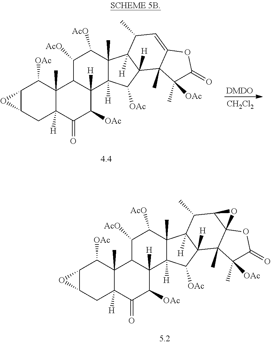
[DMDO].[CH2Cl2].C12C(CC3([H])C(C)(C1[OAc])C1C([H])(C([OAc])C3=O)C3([H])C(C)(C([AcO])C1[AcO])C1([H])C([H])(C3[OAc])C3(C)C(=CC1C)OC(=O)C3([OAc])C)O2.C12C(CC3([H])C(C)(C1[OAc])C1C([H])(C([OAc])C3=O)C3([H])C(C)(C([AcO])C1[AcO])C1([H])C([H])(C3[OAc])C3(C)C4(C(C1C)O4)OC(=O)C3([OAc])C)O2
